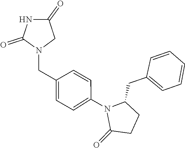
C1(N2C(CC3=CC=CC=C3)CCC2=O)=CC=C(CN2CC(=O)NC2=O)C=C1
